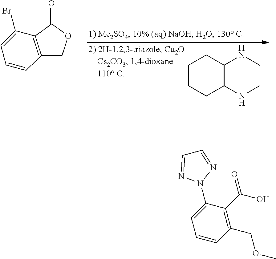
C1CCC(NC)C(NC)C1.C1=C(Br)C2=C(C=C1)COC2=O.C1=C(N2N=CC=N2)C(C(O)=O)=C(COC)C=C1
